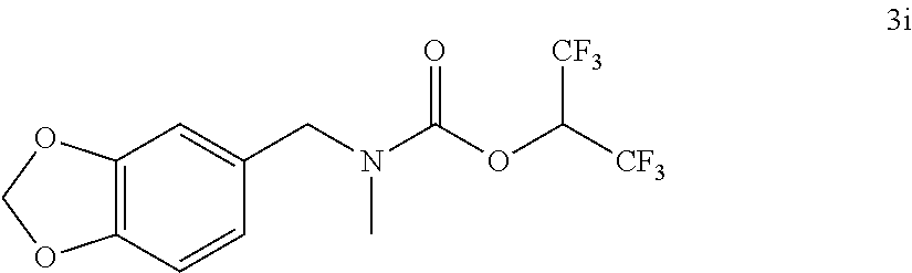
C12=C(C=CC(CN(C(OC([CF3])[CF3])=O)C)=C1)OCO2
